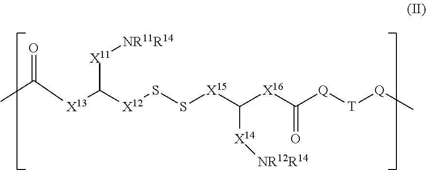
CC([X13]C([X12]SS[X15]C([X16]C([Q][T][Q]C)=O)[X14][NR12R14])[X11][NR11R14])=O
